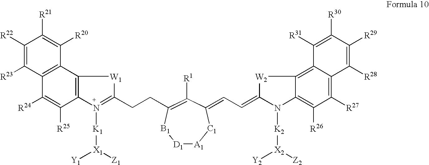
C12=C(N([K1][X1]([Z1])[Y1])=C(CCC3=C([R1])C(=CC=C4[W2]C5=C6C(=C([R27])C([R26])=C5N4[K2][X2]([Y2])[Z2])C([R28])=C([R29])C([R30])=C6[R31])[C1][A1][D1][B1]3)[W1]1)C([R25])=C([R24])C1=C2C([R20])=C([R21])C([R22])=C1[R23]
